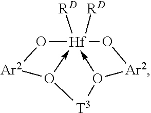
[RD][Hf]123([RD])-O([Ar2]O1)[T3]O->2[Ar2]O3
